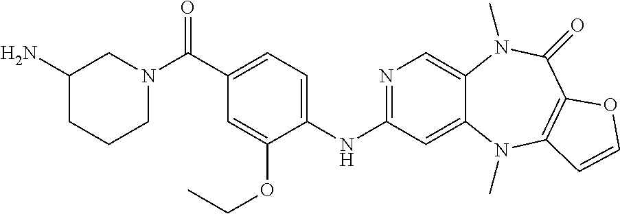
C1(NC2=NC=C3C(=C2)N(C)C2=C(C(=O)N3C)OC=C2)=CC=C(C(N2CC(N)CCC2)=O)C=C1OCC
